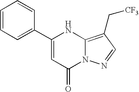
C1(C2=CC(=O)N3C(=C(C[CF3])C=N3)N2)=CC=CC=C1
